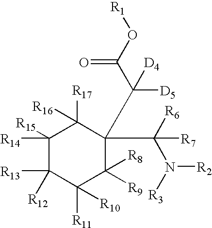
C1([R14])([R15])C([R13])([R12])C([R11])([R10])C([R9])([R8])C(C(C(O[R1])=O)([D5])[D4])(C([R6])(N([R3])[R2])[R7])C1([R17])[R16]
